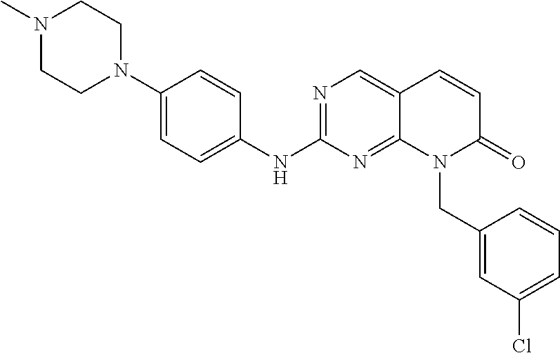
C1(N2CCN(C)CC2)=CC=C(NC2=NC=C3C(=N2)N(CC2=CC(Cl)=CC=C2)C(=O)C=C3)C=C1
